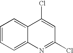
C1=CC=C2C(=C1)C(Cl)=CC(Cl)=N2
